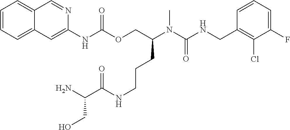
C1=CC(CNC(N(C(COC(NC2=CC3=CC=CC=C3C=N2)=O)CCCNC(C(N)CO)=O)C)=O)=C(Cl)C(F)=C1
